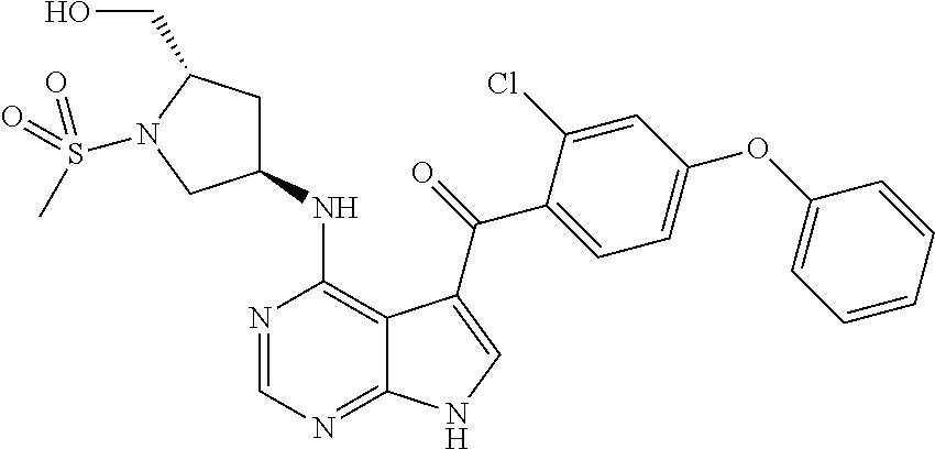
C1(OC2=CC=CC=C2)=CC=C(C(=O)C2=CNC3=NC=NC(NC4CC(CO)N(S(=O)(=O)C)C4)=C32)C(Cl)=C1
